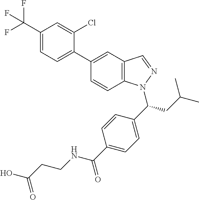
C1(C(F)(F)F)=CC=C(C2=CC3=C(C=C2)N(C(C2=CC=C(C(=O)NCCC(O)=O)C=C2)CC(C)C)N=C3)C(Cl)=C1
